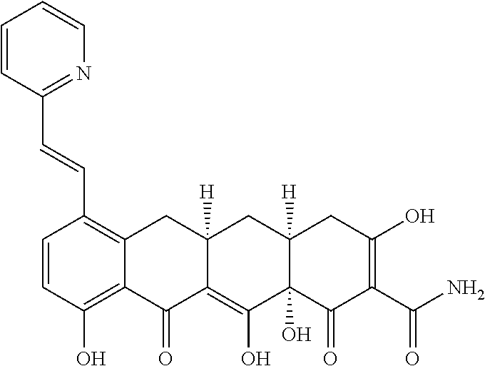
C1=CC(O)=C2C(=C1C=CC1=NC=CC=C1)CC1([H])C(=C(O)C3(O)C([H])(C1)CC(O)=C(C(N)=O)C3=O)C2=O
